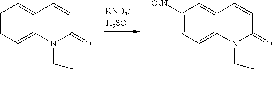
C1=CC=C2C(=C1)C=CC(=O)N2CCC.C1([O2N])=CC=C2C(=C1)C=CC(=O)N2CCC
